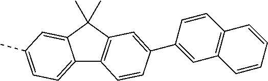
C12=CC=C(C)C=C1C(C)(C)C1=C2C=CC(C2=CC3=C(C=C2)C=CC=C3)=C1
